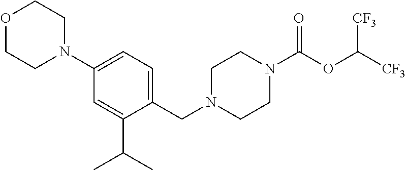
C1(N2CCOCC2)=CC=C(CN2CCN(C(OC([CF3])[CF3])=O)CC2)C(C(C)C)=C1
